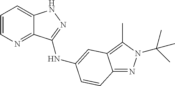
C1=CN=C2C(=C1)NN=C2NC1=CC2=C(C)N(C(C)(C)C)N=C2C=C1
